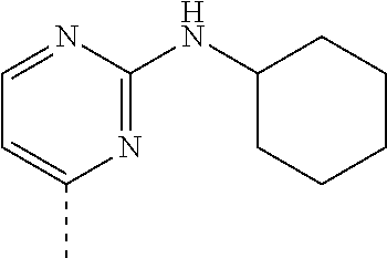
C1(NC2=NC(C)=CC=N2)CCCCC1
